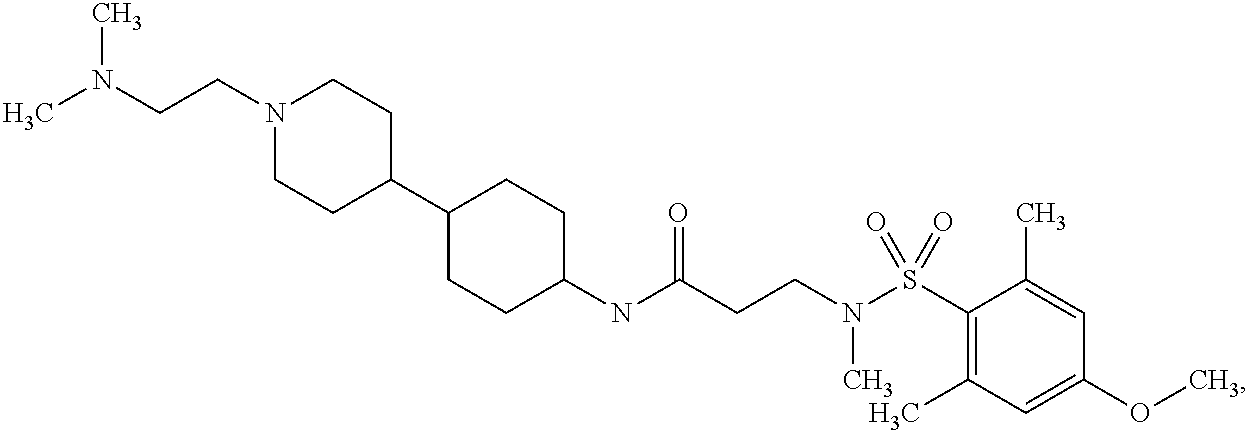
C1(NC(CCN(S(C2=C(C)C=C(OC)C=C2C)(=O)=O)C)=O)CCC(C2CCN(CCN(C)C)CC2)CC1
